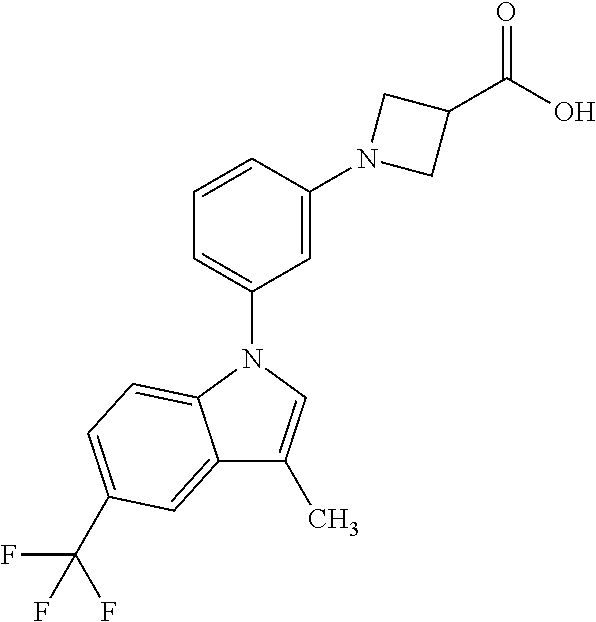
N1(C2=CC=CC(N3CC(C(=O)O)C3)=C2)C2=CC=C(C(F)(F)F)C=C2C(C)=C1
